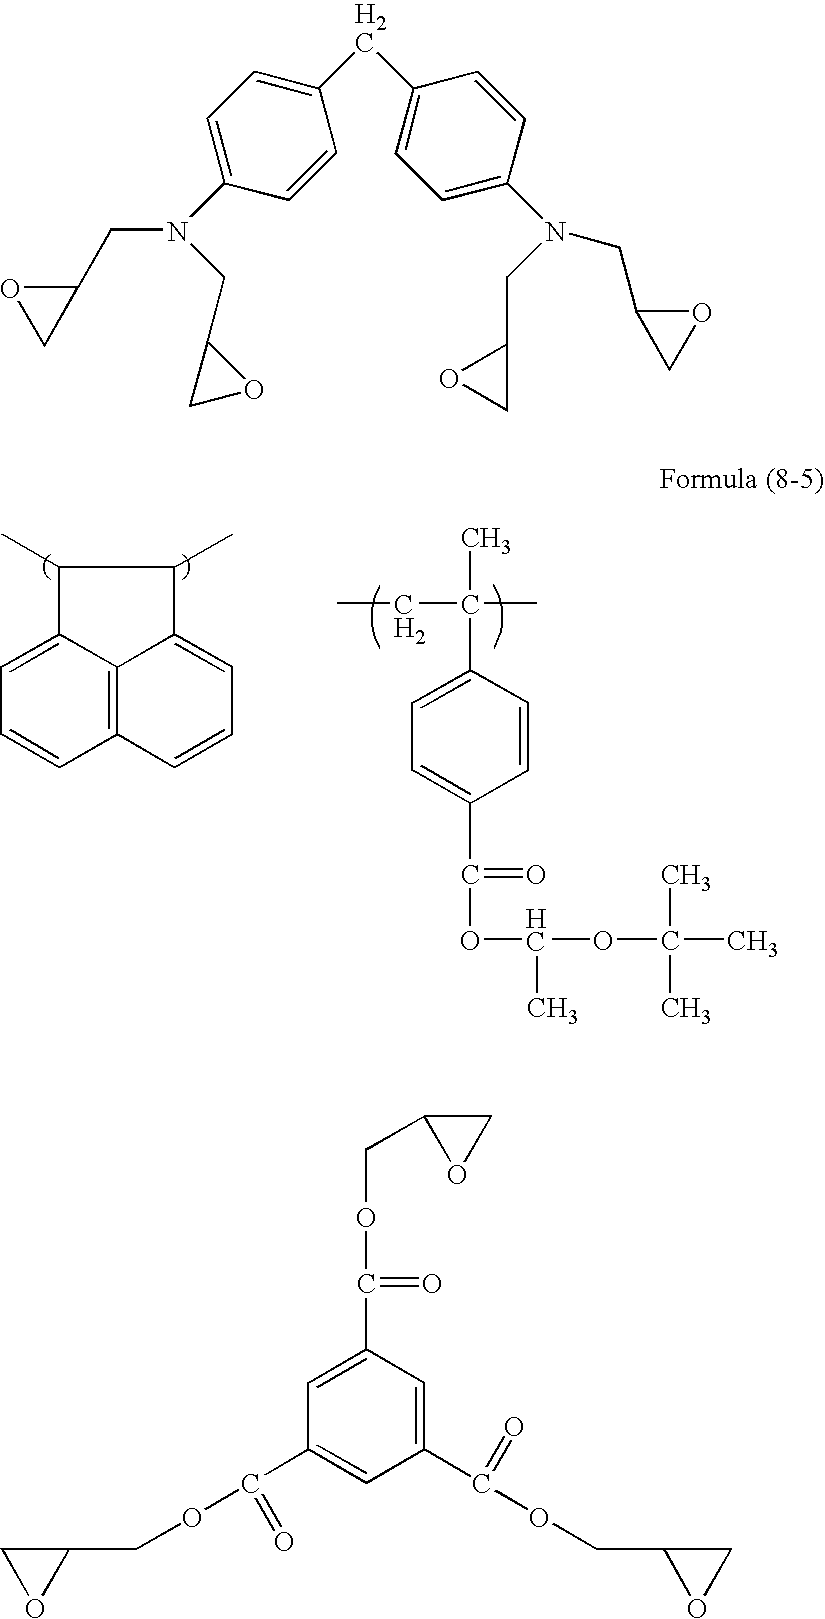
C1(C)C2=CC=CC3=C2C(=CC=C3)C1C.CC(CC)(C)C1=CC=C(C(=O)OC(C)OC(C)(C)C)C=C1.C1(CC2=CC=C(N(CC3CO3)CC3OC3)C=C2)=CC=C(N(CC2OC2)CC2CO2)C=C1.C1(C(=O)OCC2OC2)=CC(C(=O)OCC2OC2)=CC(C(OCC2CO2)=O)=C1
